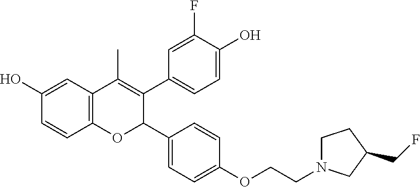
C12=C(C=C(O)C=C1)C(C)=C(C1=CC=C(O)C(F)=C1)C(C1=CC=C(OCCN3CCC(CF)C3)C=C1)O2
